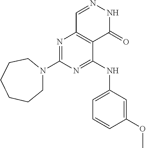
N1=C(N2CCCCCC2)N=C(NC2=CC=CC(OC)=C2)C2=C1C=NNC2=O
